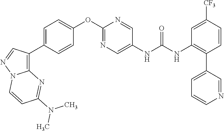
C1=C(C2=C3N(N=C2)C=CC(N(C)C)=N3)C=CC(OC2=NC=C(NC(NC3=C(C4=CC=CN=C4)C=CC([CF3])=C3)=O)C=N2)=C1
